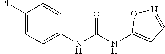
C1(Cl)=CC=C(NC(NC2=CC=NO2)=O)C=C1
